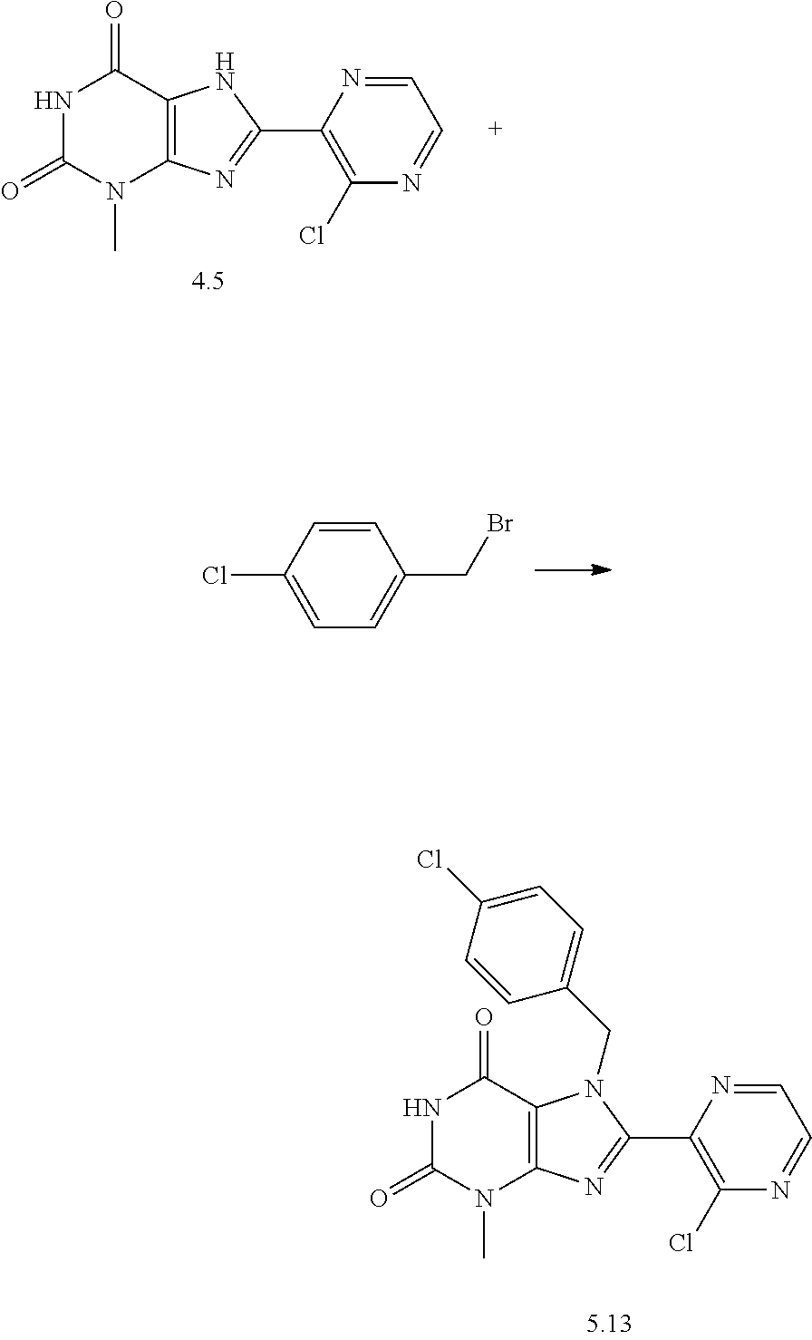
N1C(=O)N(C)C2=C(C1=O)N(CC1=CC=C(Cl)C=C1)C(C1=C(Cl)N=CC=N1)=N2.N1C(=O)N(C)C2=C(C1=O)NC(C1=C(Cl)N=CC=N1)=N2.C1=CC(CBr)=CC=C1Cl
